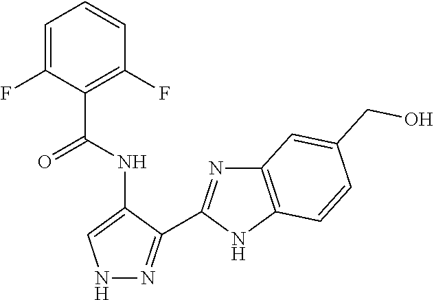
C1=C(F)C(C(NC2=CNN=C2C2=NC3=C(N2)C=CC(CO)=C3)=O)=C(F)C=C1
